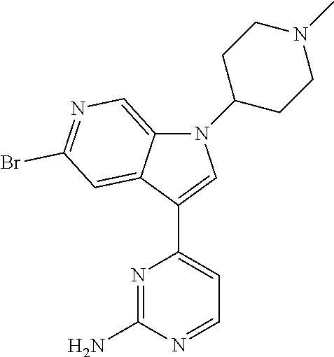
N1=C(N)N=CC=C1C1=CN(C2CCN(C)CC2)C2=CN=C(Br)C=C12
